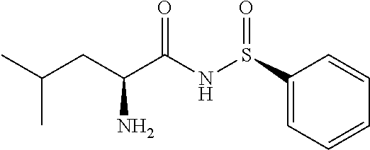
S(NC(C(CC(C)C)N)=O)(=O)C1=CC=CC=C1
